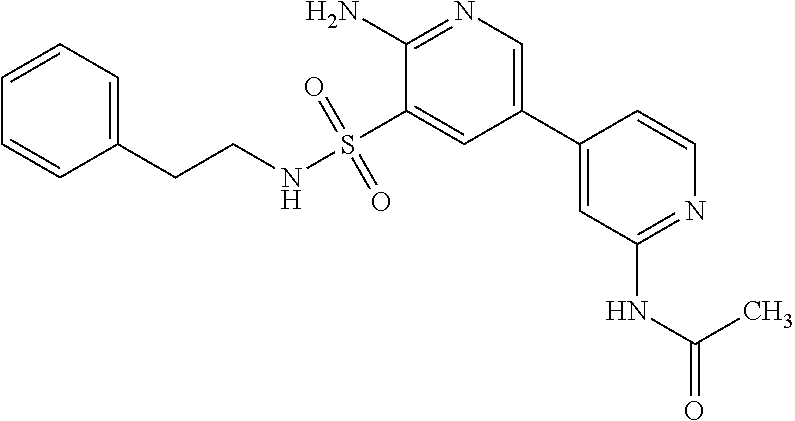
C1=CC=C(CCNS(C2=CC(C3=CC(NC(=O)C)=NC=C3)=CN=C2N)(=O)=O)C=C1
